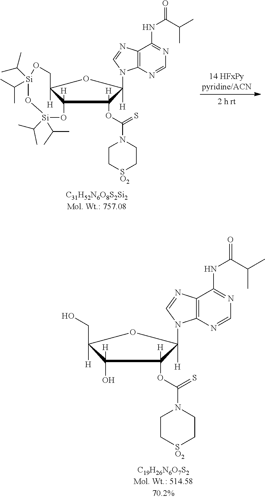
C12=C(N=CN=C1NC(=O)C(C)C)N(C1([H])C(OC(N3CC[SO2]CC3)=S)([H])C3([H])O[Si](C(C)C)(C(C)C)O[Si](C(C)C)(C(C)C)OCC3([H])O1)C=N2.C12=C(N=CN=C1NC(=O)C(C)C)N(C1([H])C(OC(N3CC[SO2]CC3)=S)([H])C(O)([H])C([H])(CO)O1)C=N2
